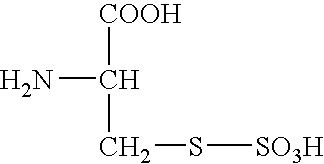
[COOH]C(CS[SO3H])N
